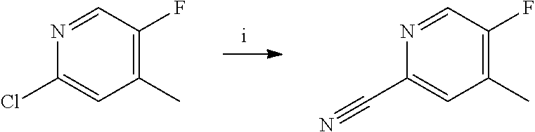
C1(C)=C(F)C=NC(Cl)=C1.C1(C)=C(F)C=NC(C#N)=C1
